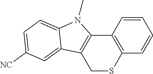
C12=C(C=CC=C1)SCC1=C2N(C)C2=CC=C([NC])C=C12
